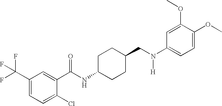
C1(C(F)(F)F)=CC=C(Cl)C(C(NC2CCC(CN(C3=CC=C(OC)C(OC)=C3)[H])CC2)=O)=C1
